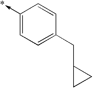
C1(->*)=CC=C(CC2CC2)C=C1
